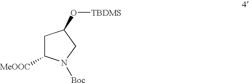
[COOMe]C1CC(O[TBDMS])CN1[Boc]
